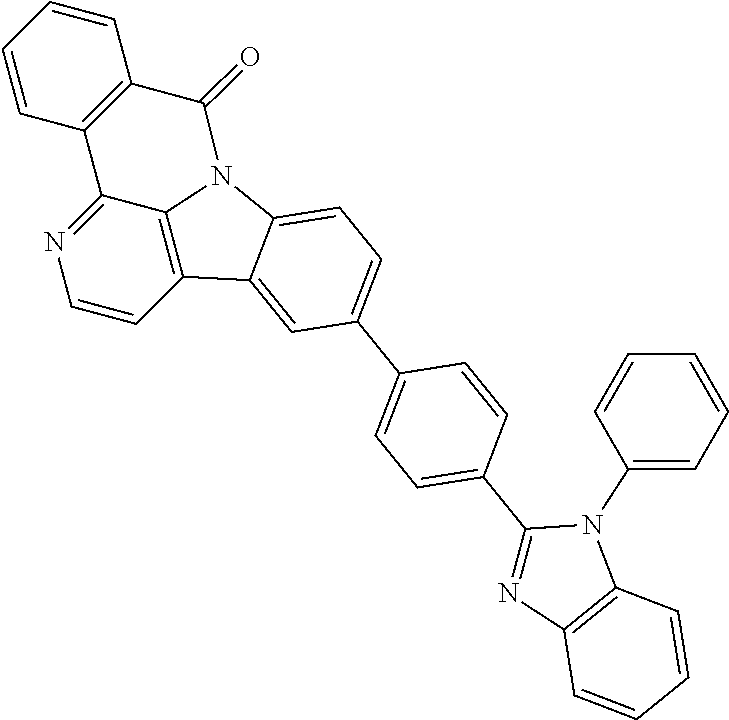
C1=CC2=C3C(=N1)C1=C(C=CC=C1)C(=O)N3C1=CC=C(C3=CC=C(C4=NC5=C(N4C4=CC=CC=C4)C=CC=C5)C=C3)C=C21
